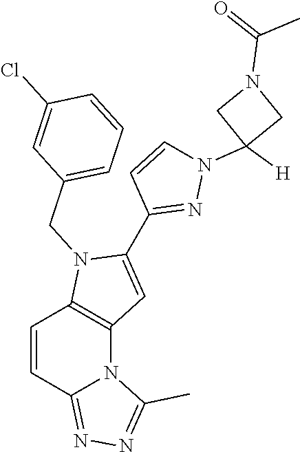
C1=CC2=NN=C(C)N2C2=C1N(CC1=CC=CC(Cl)=C1)C(C1=NN(C3([H])CN(C(=O)C)C3)C=C1)=C2
